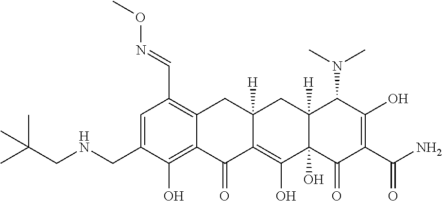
C1=C(CNCC(C)(C)C)C(O)=C2C(=C1C=NOC)CC1([H])C(=C(O)C3(O)C([H])(C1)C(N(C)C)C(O)=C(C(N)=O)C3=O)C2=O
